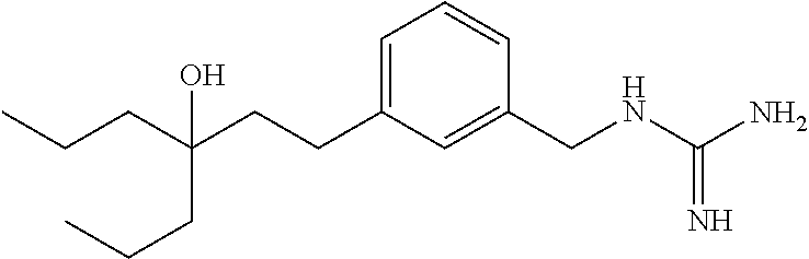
C1=C(CCC(CCC)(CCC)O)C=C(CNC(N)=N)C=C1
